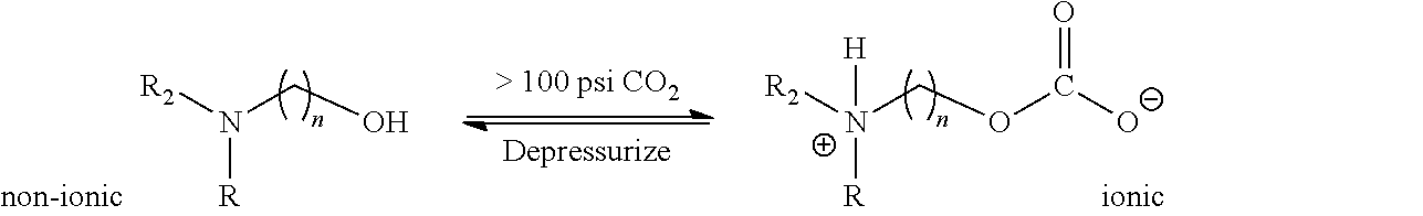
[R2]N(CO)[R].[R2][N+](COC([O-])=O)([R])[H]
